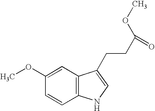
C12=C(NC=C1CCC(OC)=O)C=CC(OC)=C2
